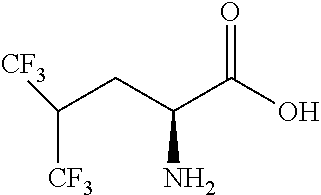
C(C(C(=O)O)N)C([CF3])[CF3]
